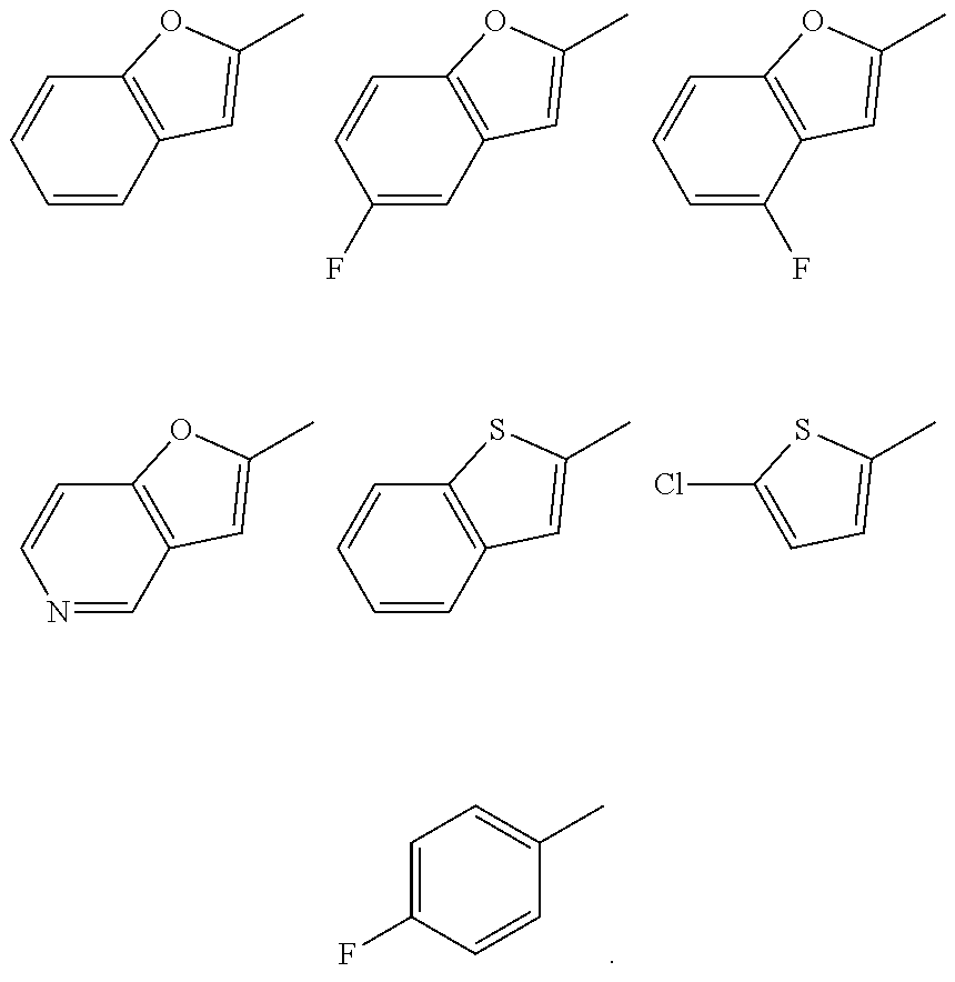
C12=C(C=CC=C1)C=C(C)O2.C12=C(C=C(F)C=C1)C=C(C)O2.C12=C(C(F)=CC=C1)C=C(C)O2.C12=C(C=CC=C1)C=C(C)S2.C12=C(C=NC=C1)C=C(C)O2.C1(Cl)=CC=C(C)S1.C1=C(F)C=CC(C)=C1
